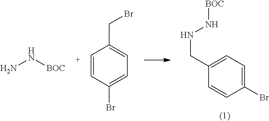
NN[BOC].C1=CC(Br)=CC=C1CBr.C1(Br)=CC=C(CNN[BOC])C=C1
